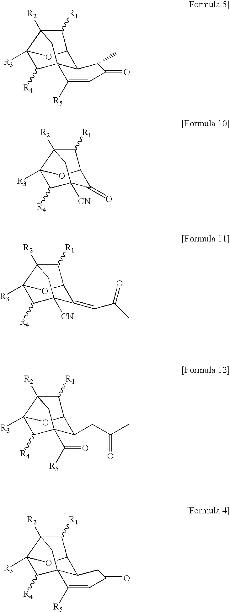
[R3]C12OC3C([R1])C1([R2])CC1(C3C(C)C(=O)C=C1[R5])C2[R4].[R3]C12OC3C([R1])C1([R2])CC([CN])(C3=O)C2[R4].[R3]C12OC3C([R1])C1([R2])CC([CN])(C3=CC(C)=O)C2[R4].[R3]C12OC3C([R1])C1([R2])CC(C(=O)[R5])(C3CC(C)=O)C2[R4].[R3]C12OC3C([R1])C1([R2])CC1(C3CC(=O)C=C1[R5])C2[R4]
